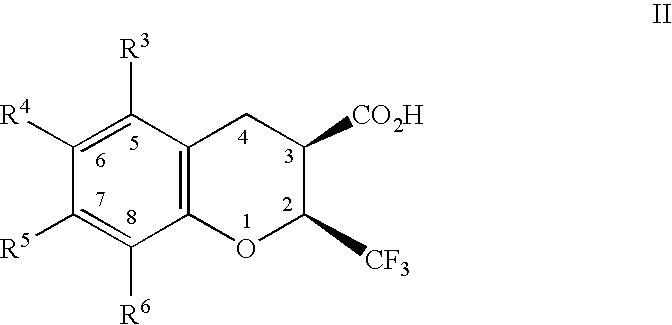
C12=C(C([R3])=C([R4])C([R5])=C1[R6])CC([CO2H])C([CF3])O2
